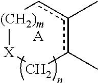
[(CH2)m]1[X]Cc(C)c(C)c1.[A]
